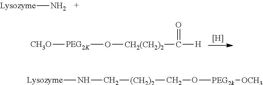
N[Lysozyme].[PEG2K]([CH3O])O[CH2(CH2)2]C([H])=O.[H].N([Lysozyme])C[(CH2)2]CO[PEG2k][OCH3]
